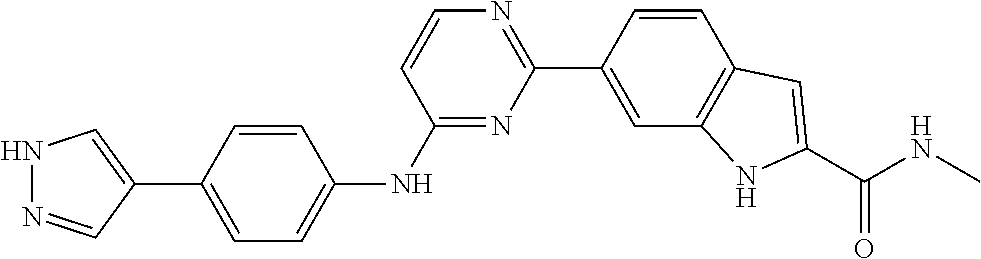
C1(C2=CC3=C(C=C2)C=C(C(NC)=O)N3)=NC=CC(NC2=CC=C(C3=CNN=C3)C=C2)=N1
